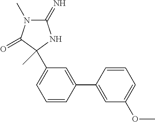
C1(=N)N(C)C(=O)C(C)(C2=CC=CC(C3=CC(OC)=CC=C3)=C2)N1
